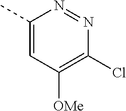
C1(C)=CC([OMe])=C(Cl)N=N1
